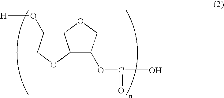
C12C(OC(O)=O)COC1C(O[H])CO2
